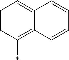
C1=CC=C2C(=C1*)C=CC=C2
